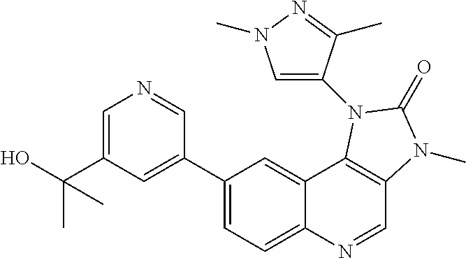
C1=C(C(C)(O)C)C=C(C2=CC=C3C(=C2)C2=C(C=N3)N(C)C(=O)N2C2=CN(C)N=C2C)C=N1
